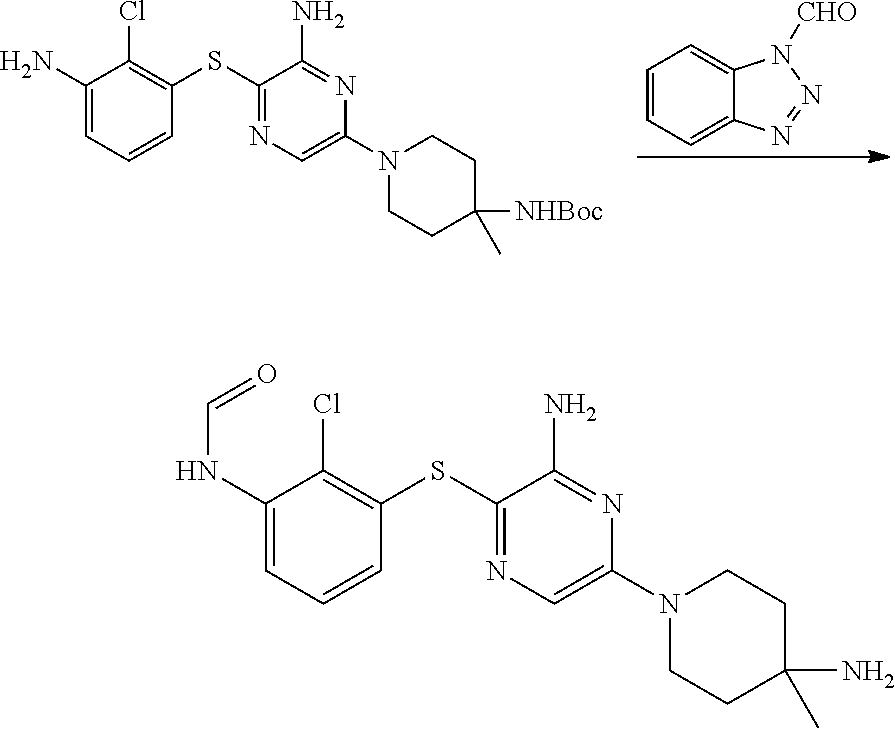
C1=CC=C2C(=C1)N([CHO])N=N2.C1(N)=CC=CC(SC2=NC=C(N3CCC([NHBoc])(C)CC3)N=C2N)=C1Cl.C1(NC=O)=CC=CC(SC2=NC=C(N3CCC(N)(C)CC3)N=C2N)=C1Cl
